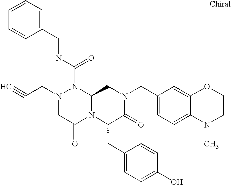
N1(C(NCC2=CC=CC=C2)=O)N(CC#C)CC(=O)N2C1CN(CC1=CC=C3C(=C1)OCCN3C)C(=O)C2CC1=CC=C(O)C=C1
